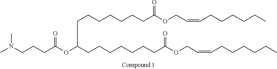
CN(CCCC(=O)OC(CCCCCCCC(OCC=CCCCCCC)=O)CCCCCCCC(OCC=CCCCCCC)=O)C
